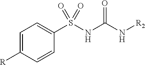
C1=C([R])C=CC(S(NC(N[R2])=O)(=O)=O)=C1
